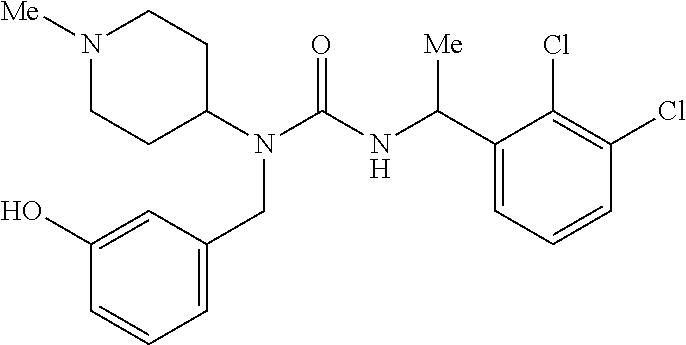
N1([Me])CCC(N(C(NC(C2=CC=CC(Cl)=C2Cl)[Me])=O)CC2=CC=CC(O)=C2)CC1
